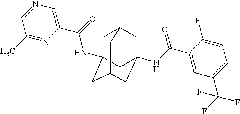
C1C2(NC(C3=CN=CC(C)=N3)=O)CC3CC(NC(C4=CC(C(F)(F)F)=CC=C4F)=O)(CC1C3)C2
